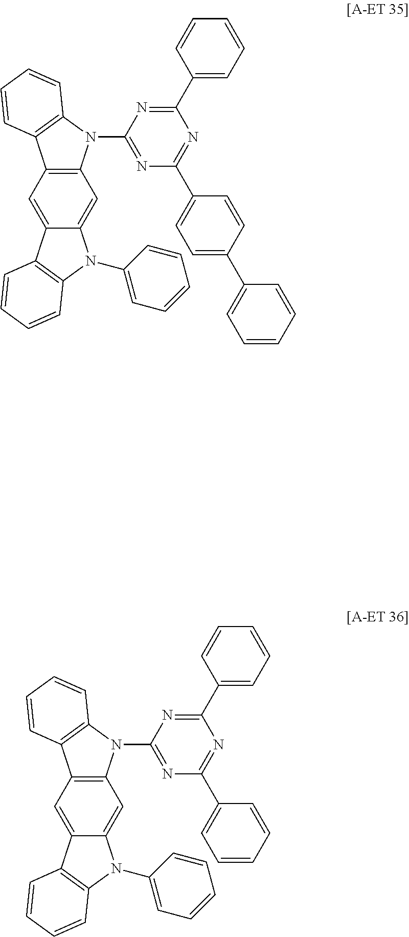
C12=CC3=C(C=C1N(C1=CC=CC=C1)C1=C2C=CC=C1)N(C1=NC(C2=CC=C(C4=CC=CC=C4)C=C2)=NC(C2=CC=CC=C2)=N1)C1=C3C=CC=C1.C12=CC3=C(C=C1N(C1=CC=CC=C1)C1=C2C=CC=C1)N(C1=NC(C2=CC=CC=C2)=NC(C2=CC=CC=C2)=N1)C1=C3C=CC=C1
